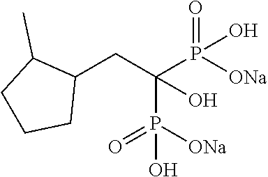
C1(CC(P([ONa])(=O)O)(P([ONa])(=O)O)O)C(C)CCC1
